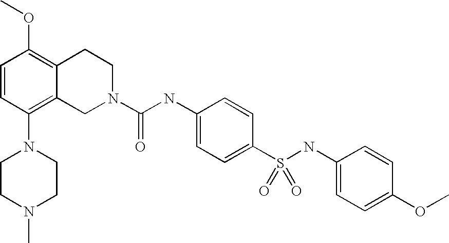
O(C1=C2C(=C(N3CCN(C)CC3)C=C1)CN(C(NC1=CC=C(S(NC3=CC=C(OC)C=C3)(=O)=O)C=C1)=O)CC2)C
